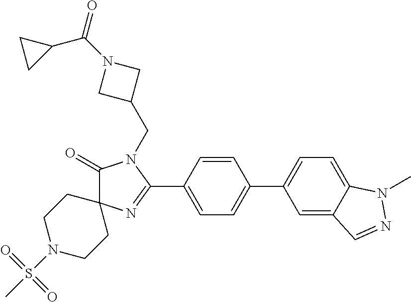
C1(=O)N(CC2CN(C(C3CC3)=O)C2)C(C2=CC=C(C3=CC=C4C(=C3)C=NN4C)C=C2)=NC12CCN(S(C)(=O)=O)CC2
